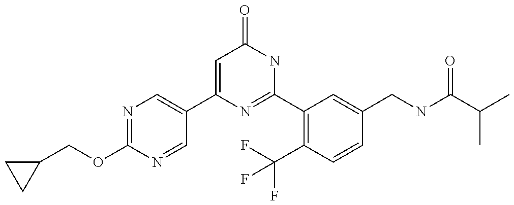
C1(C2=CN=C(OCC3CC3)N=C2)=CC(=O)NC(C2=C(C(F)(F)F)C=CC(CNC(C(C)C)=O)=C2)=N1
